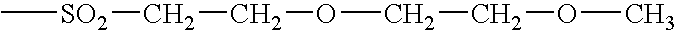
C[SO2]CCOCCOC
